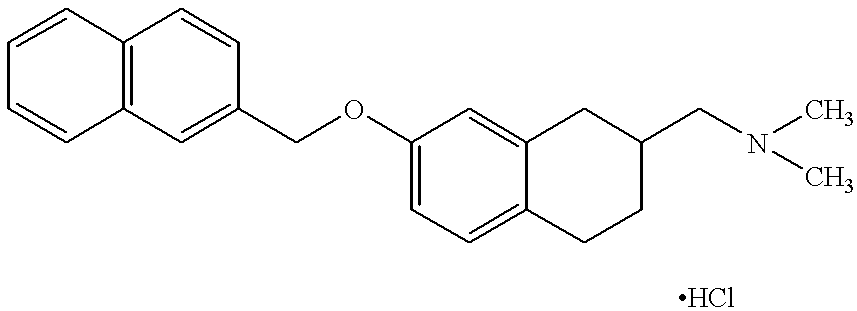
C1=CC2=C(C=C1)C=C(COC1=CC=C3C(=C1)CC(CN(C)C)CC3)C=C2
